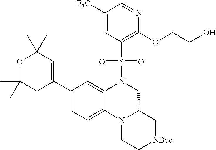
C1([F3C])=CC(S(N2C3=CC(C4=CC(C)(C)OC(C)(C)C4)=CC=C3N3C(C2)C[NBoc]CC3)(=O)=O)=C(OCCO)N=C1
